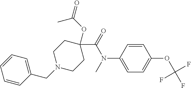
C1(CN2CCC(C(N(C3=CC=C(OC(F)(F)F)C=C3)C)=O)(OC(=O)C)CC2)=CC=CC=C1
